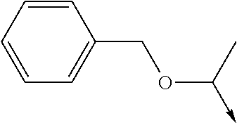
C1=CC=CC=C1COC(->C)C
